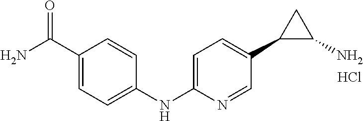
C1=C(NC2=CC=C(C(N)=O)C=C2)N=CC(C2C(N)C2)=C1.Cl
